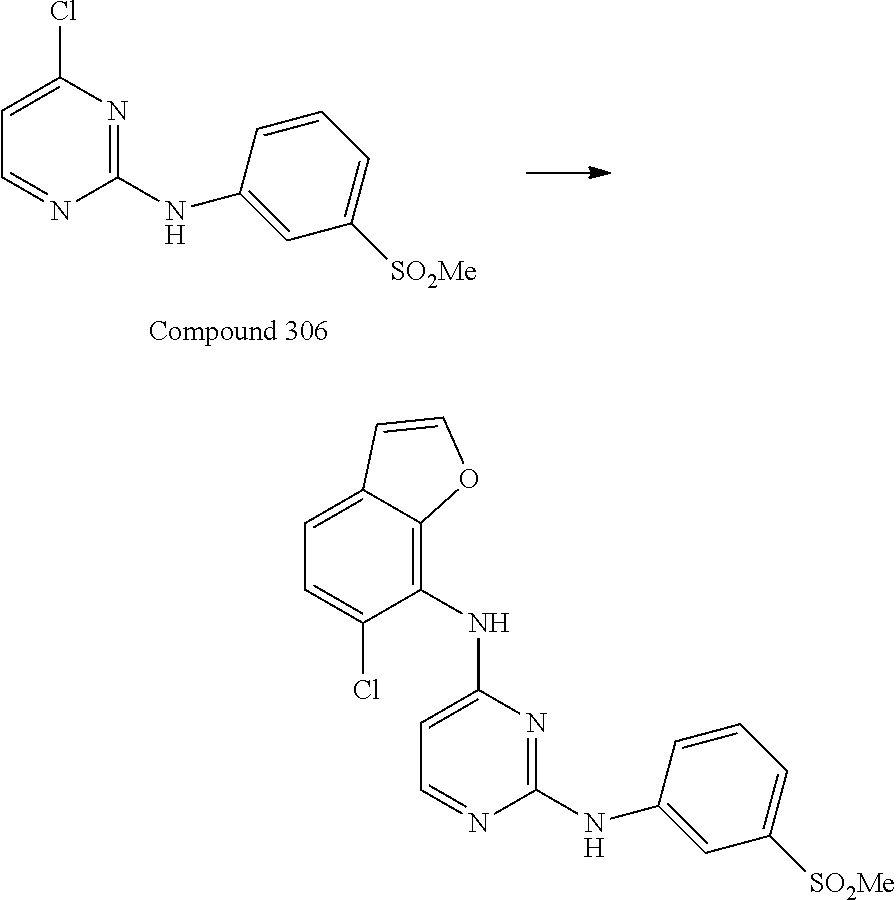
C1(Cl)=CC=NC(NC2=CC([SO2Me])=CC=C2)=N1.C1(NC2=C3C(=CC=C2Cl)C=CO3)=CC=NC(NC2=CC([SO2Me])=CC=C2)=N1
